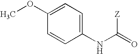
COC1=CC=C(NC(=O)[Z])C=C1
